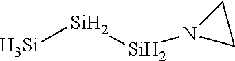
[Si][Si][Si]N1CC1
